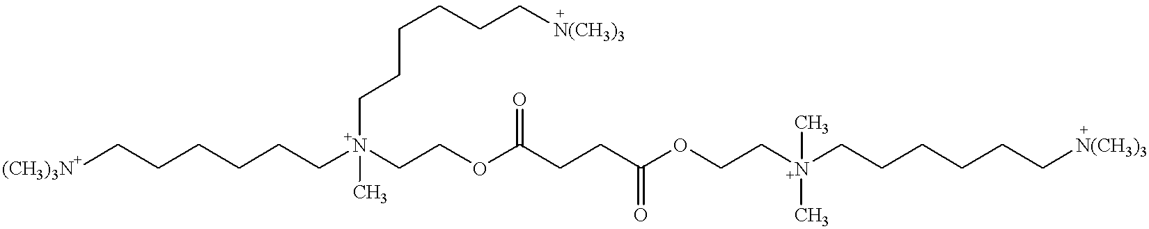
[(CH3)3N+]CCCCCC[N+](CCOC(CCC(OCC[N+](CCCCCC[N(CH3)3])(C)C)=O)=O)(CCCCCC[N(CH3)3])C
